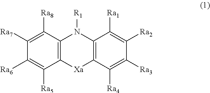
C12=C([Xa]C3=C(N1[R1])C([Ra1])=C([Ra2])C([Ra3])=C3[Ra4])C([Ra5])=C([Ra6])C([Ra7])=C2[Ra8]
